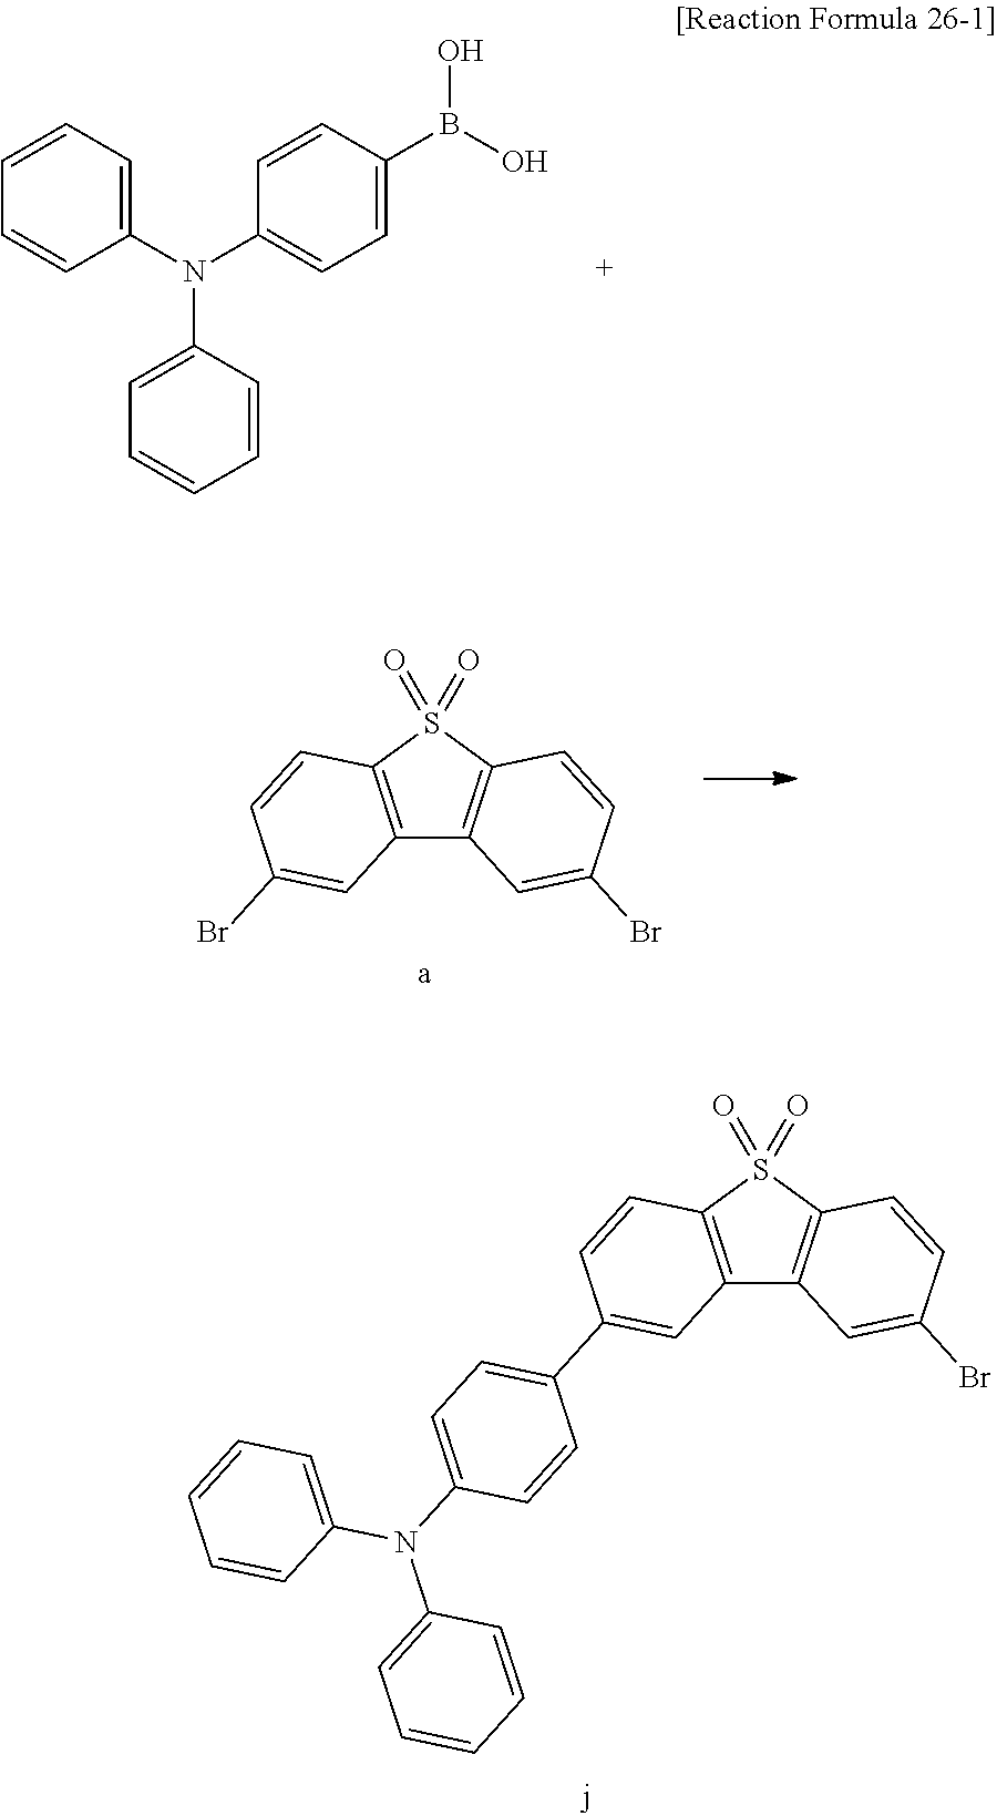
C1=CC(N(C2=CC=CC=C2)C2=CC=CC=C2)=CC=C1B(O)O.C12=C(S(=O)(=O)C3=C1C=C(Br)C=C3)C=CC(Br)=C2.C12=C(S(=O)(=O)C3=C1C=C(Br)C=C3)C=CC(C1=CC=C(N(C3=CC=CC=C3)C3=CC=CC=C3)C=C1)=C2
